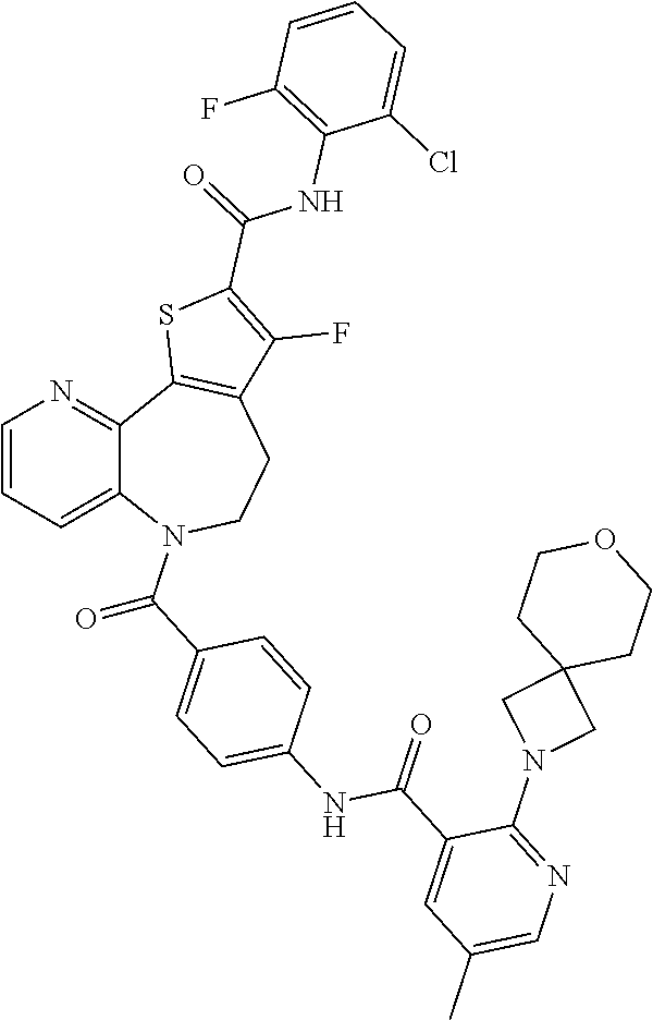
C(=O)(C1=CC=C(NC(=O)C2=CC(C)=CN=C2N2CC3(C2)CCOCC3)C=C1)N1C2=CC=CN=C2C2=C(CC1)C(F)=C(C(NC1=C(F)C=CC=C1Cl)=O)S2
